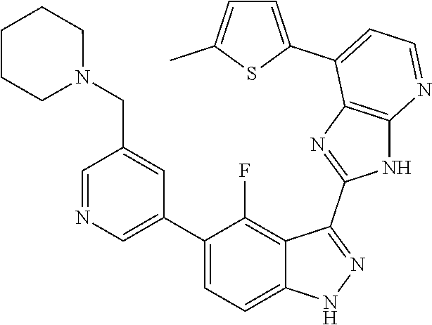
C1=NC=C(C2=CC=C3C(=C2F)C(C2=NC4=C(N2)N=CC=C4C2=CC=C(C)S2)=NN3)C=C1CN1CCCCC1
